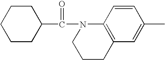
C(=O)(N1C2=C(C=C(C)C=C2)CCC1)C1CCCCC1
